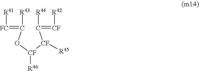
C([CF]([CF](OC([R43])=[FC][R41])[R46])[R45])([R44])=[CF][R42]
